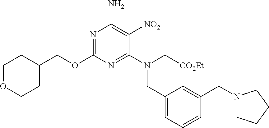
C1(COC2=NC(N)=C([NO2])C(N(CC3=CC=CC(CN4CCCC4)=C3)C[CO2Et])=N2)CCOCC1
